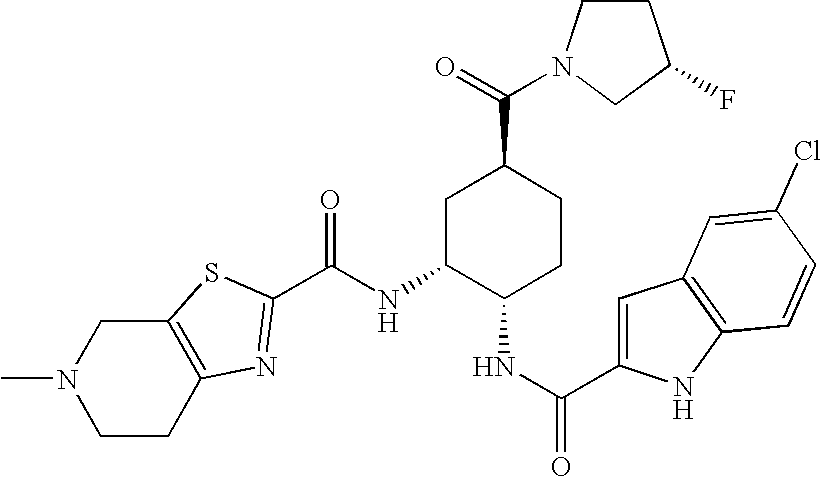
C12=C(CCN(C)C1)N=C(C(NC1C(NC(C3=CC4=C(N3)C=CC(Cl)=C4)=O)CCC(C(=O)N3CCC(F)C3)C1)=O)S2
